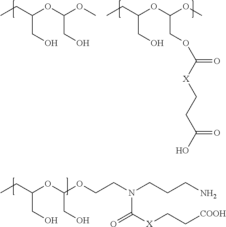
CCC(OC(OC)CO)CO.CCC(OC(OC)COC([X]CCC(O)=O)=O)CO.CCC(OC(OCCN(CCCN)C([X]CC[COOH])=O)CO)CO
